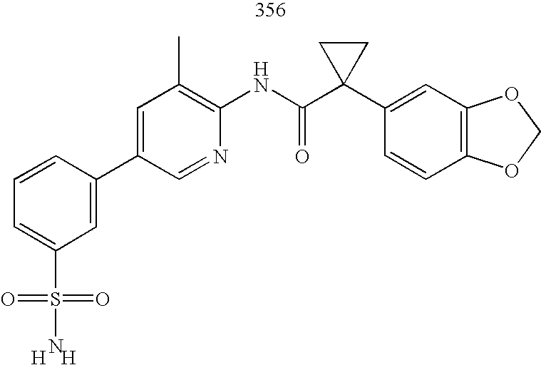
C1(C2=CC(S(=O)(=O)N)=CC=C2)=CC(C)=C(NC(C2(C3=CC4=C(C=C3)OCO4)CC2)=O)N=C1.[H].[H]
